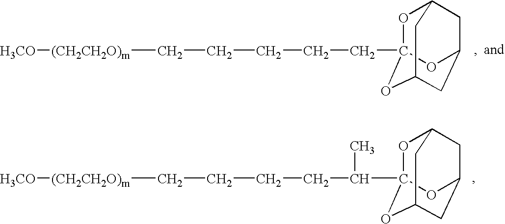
C(CC[(CH2CH2O)m][H3CO])CC(C12OC3CC(CC(O1)C3)O2)C.C(CC[(CH2CH2O)m][H3CO])CCC12OC3CC(CC(O1)C3)O2
